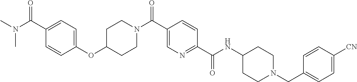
C1(OC2CCN(C(C3=CN=C(C(NC4CCN(CC5=CC=C([CN])C=C5)CC4)=O)C=C3)=O)CC2)=CC=C(C(N(C)C)=O)C=C1
